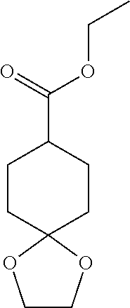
C1CC2(CCC1C(=O)OCC)OCCO2
